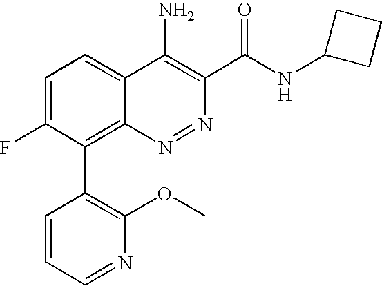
C1(C2=C3C(=CC=C2F)C(N)=C(C(NC2CCC2)=O)N=N3)=C(OC)N=CC=C1
